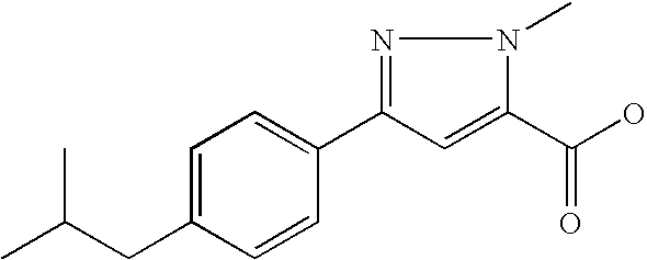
C1=C(CC(C)C)C=CC(C2=NN(C)C(C(O)=O)=C2)=C1
